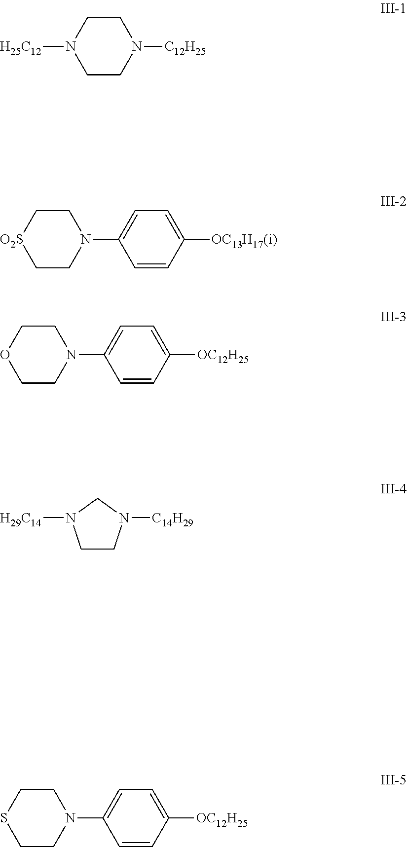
C1CN([H25C12])CCN1[C12H25].C1C[O2S]CCN1C1=CC=C([OC13H17(i)])C=C1.C1COCCN1C1=CC=C([OC12H25])C=C1.C1CN([C14H29])CN1[H29C14].C1CSCCN1C1=CC=C([OC12H25])C=C1
